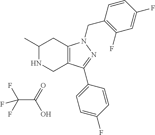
C1(C)NCC2=C(C1)N(CC1=C(F)C=C(F)C=C1)N=C2C1=CC=C(F)C=C1.C(C(=O)O)(F)(F)F
